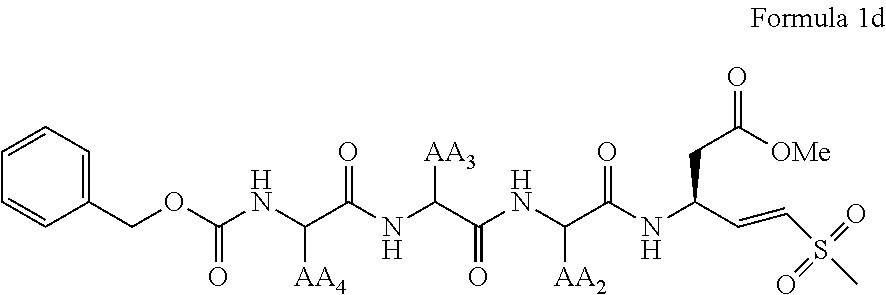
C(NC(C(NC(C(NC(C(NC(C=CS(C)(=O)=O)CC(=O)[OMe])=O)[AA2])=O)[AA3])=O)[AA4])(OCC1=CC=CC=C1)=O
